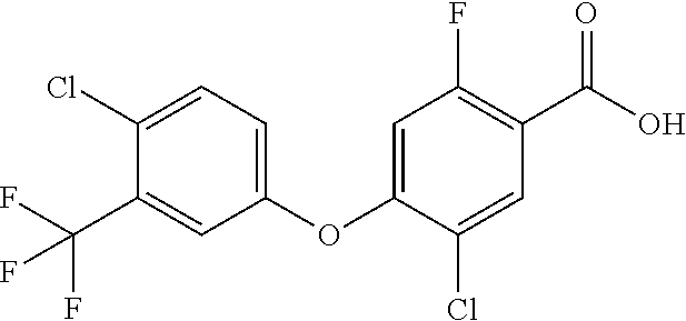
C1(Cl)=CC=C(OC2=CC(F)=C(C(O)=O)C=C2Cl)C=C1C(F)(F)F
